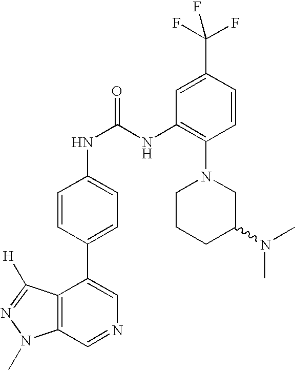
C12=C(C=NC=C1C1=CC=C(NC(=O)NC3=C(N4CCCC(N(C)C)C4)C=CC(C(F)(F)F)=C3)C=C1)N(C)N=C2[H]
